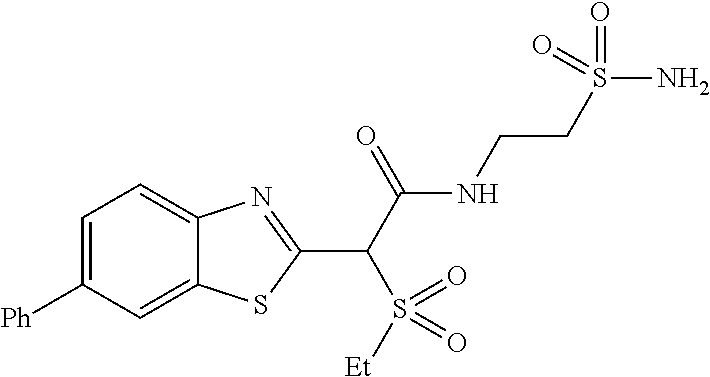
C1([Ph])=CC=C2C(=C1)SC(C(C(NCCS(N)(=O)=O)=O)S(=O)([Et])=O)=N2
